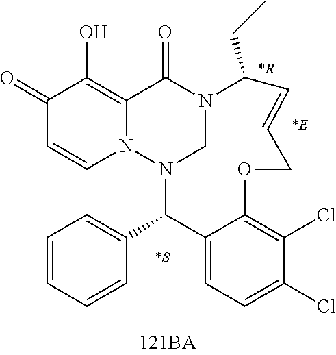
C1(=O)C=CN2C(=C1O)C(=O)N1CN2C(C2=CC=CC=C2)C2=CC=C(Cl)C(Cl)=C2OCC=CC1CC
